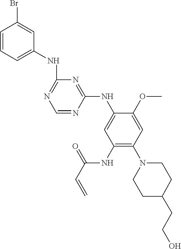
C1(NC2=CC=CC(Br)=C2)=NC=NC(NC2=CC(NC(C=C)=O)=C(N3CCC(CCO)CC3)C=C2OC)=N1
